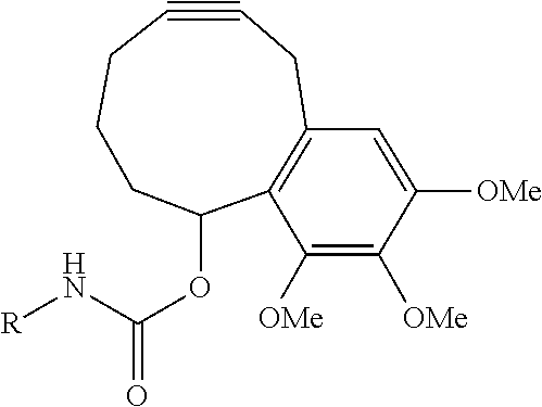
C1CC#CCC2=C(C(OC(=O)N[R])C1)C([OMe])=C([OMe])C([OMe])=C2
